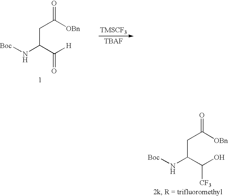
O=C([OBn])CC(N[Boc])C([H])=O.[TMSCF3].O=C([OBn])CC(N[Boc])C(O)[CF3]
